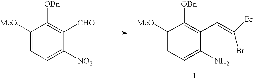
C1([MeO])=CC=C(N)C(C=C(Br)Br)=C1[OBn].C1([MeO])=CC=C([NO2])C([CHO])=C1[OBn]
